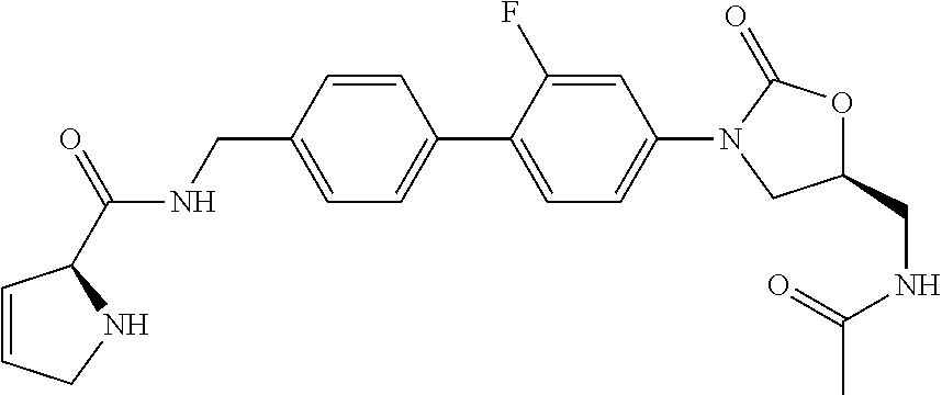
C1(CNC(C)=O)OC(=O)N(C2=CC=C(C3=CC=C(CNC(=O)C4C=CCN4)C=C3)C(F)=C2)C1
